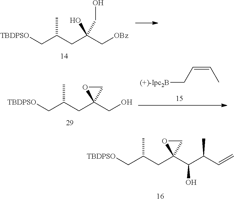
[TBDPSO]CC(CC1(C(C(C=C)C)O)CO1)C.[TBDPSO]CC(CC(C[OBz])(O)CO)C.[(+)-Ipc2B]CC=CC.[TBDPSO]CC(CC1(CO)CO1)C
